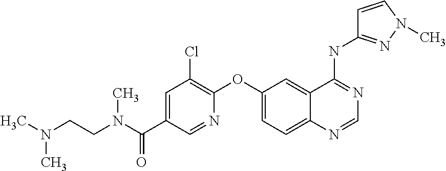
C1=NC(OC2=CC=C3C(=C2)C(NC2=NN(C)C=C2)=NC=N3)=C(Cl)C=C1C(N(C)CCN(C)C)=O
